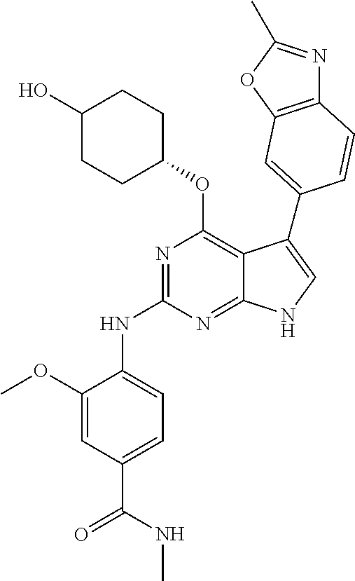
N(C1=NC(OC2CCC(O)CC2)=C2C(=N1)NC=C2C1=CC2=C(N=C(C)O2)C=C1)C1=CC=C(C(NC)=O)C=C1OC
